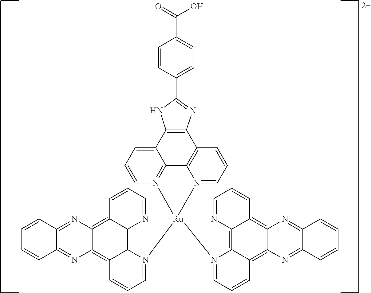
C1=CN2=C3C(=C1)C1=C(C4=C3N(=CC=C4)[Ru]234(N2=CC=CC5=C6C(=C7C(=C52)N3=CC=C7)N=C2C(=N6)C=CC=C2)N2=CC=CC3=C5C(=C6C(=C32)N4=CC=C6)N=C2C(=N5)C=CC=C2)N=C(C2=CC=C(C(=O)O)C=C2)N1
